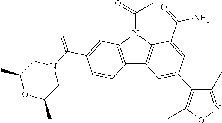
C12=C(N(C(C)=O)C3=C1C=C(C1=C(C)ON=C1C)C=C3C(=O)N)C=C(C(N1CC(C)OC(C)C1)=O)C=C2
